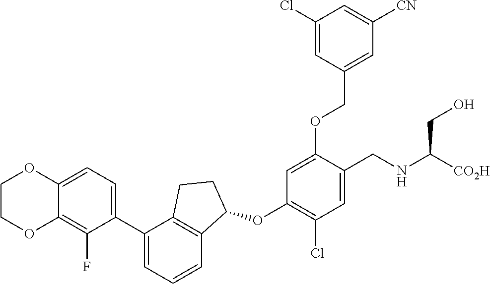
C1(C2=CC=CC3=C2CCC3OC2=C(Cl)C=C(CNC([CO2H])CO)C(OCC3=CC([CN])=CC(Cl)=C3)=C2)=CC=C2C(=C1F)OCCO2
